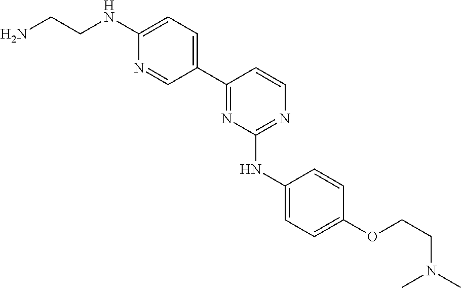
C1(C2=NC(NC3=CC=C(OCCN(C)C)C=C3)=NC=C2)=CC=C(NCCN)N=C1
